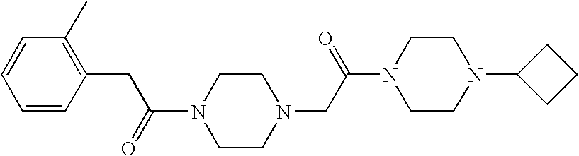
N1(C(=O)CC2=C(C)C=CC=C2)CCN(CC(N2CCN(C3CCC3)CC2)=O)CC1
